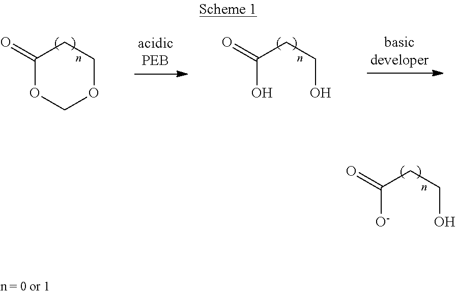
C([O-])(CCO)=O.C1(=O)OCOCC1.C(O)(CCO)=O
